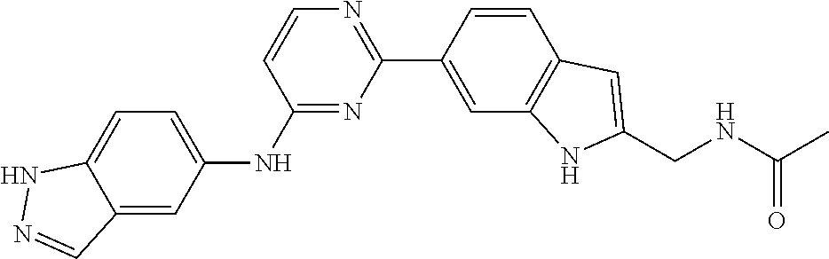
C1(C2=CC3=C(C=C2)C=C(CNC(C)=O)N3)=NC=CC(NC2=CC=C3C(=C2)C=NN3)=N1
